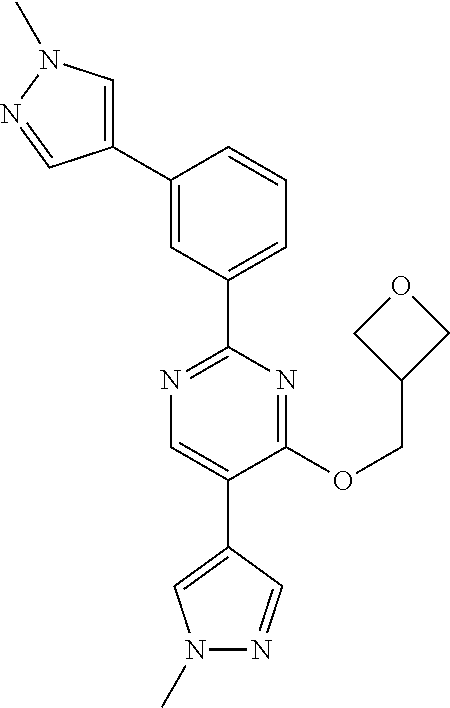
C1(OCC2COC2)=NC(C2=CC=CC(C3=CN(C)N=C3)=C2)=NC=C1C1=CN(C)N=C1
